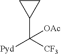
C1CC1C([Pyd])([CF3])[OAc]
